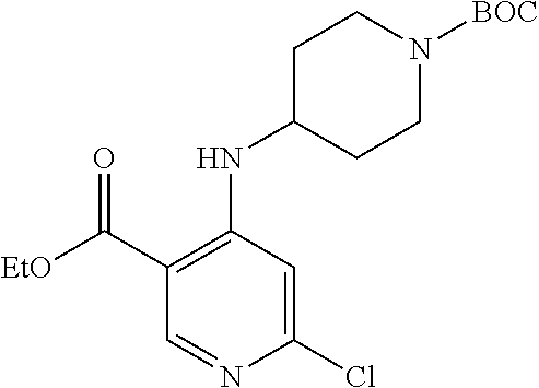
C1=NC(Cl)=CC(NC2CCN([BOC])CC2)=C1C([EtO])=O
